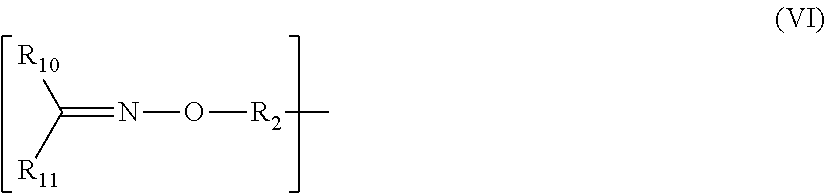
N(=C([R11])[R10])O[R2]C
